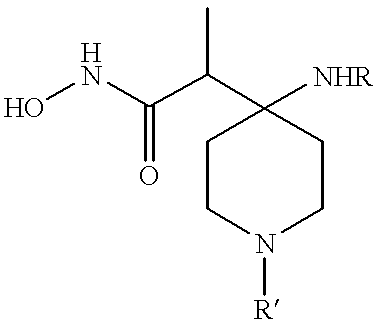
ONC(C(C1([NHR])CCN([R])CC1)C)=O
